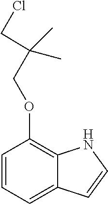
C1=CC=C2C(=C1OCC(CCl)(C)C)NC=C2
